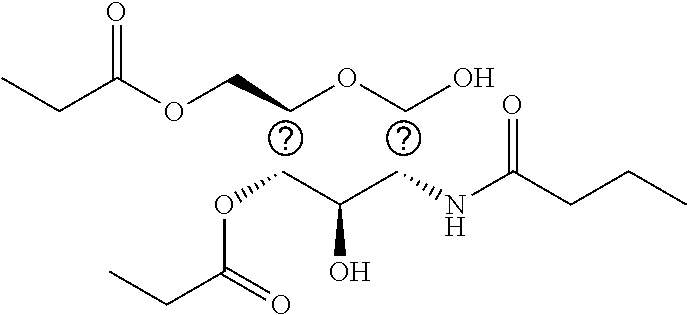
C(C(CNC(CCC)=O)O)OC(CC)=O.C(OCO)COC(CC)=O
